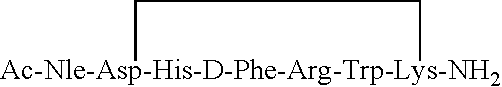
[Ac-Nle-Asp-His-D-Phe-Arg-Trp-Lys-NH2]1CC1
